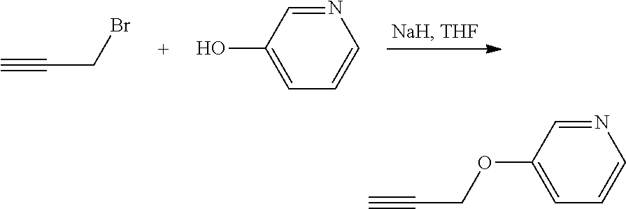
C(CBr)#C.C1=CC=C(O)C=N1.C1=CC=C(OCC#C)C=N1
